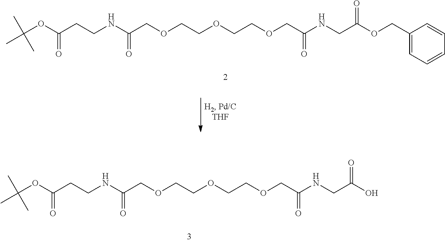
N(C(COCCOCCOCC(=O)NCC(O)=O)=O)CCC(OC(C)(C)C)=O.N(C(COCCOCCOCC(=O)NCC(OCC1=CC=CC=C1)=O)=O)CCC(OC(C)(C)C)=O
